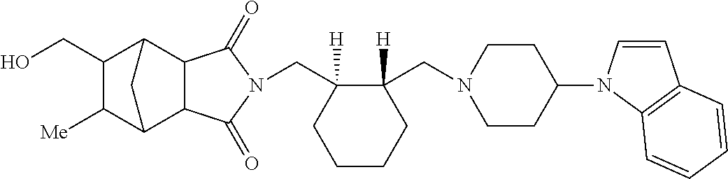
C(C1([H])C(CN2CCC(N3C=CC4=C3C=CC=C4)CC2)([H])CCCC1)N1C(=O)C2C3C([Me])C(CO)C(C2C1=O)C3
